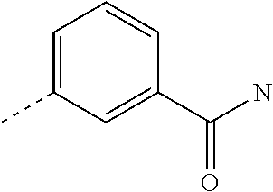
C1=C(C)C=C(C(N)=O)C=C1
